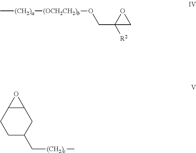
C[(CH2)a][(OCH2CH2)b]OCC1([R2])CO1.C12C(CCC(C[(CH2)c]C)C1)O2
